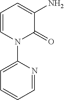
C1=CN(C2=CC=CC=N2)C(=O)C(N)=C1
